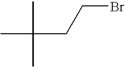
CC(C)(C)CCBr
